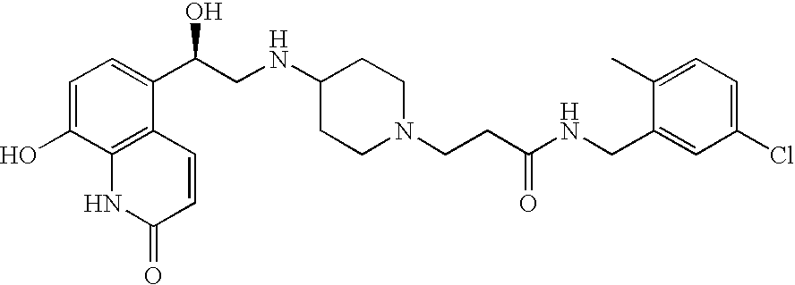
C1=C(O)C2=C(C(C(CNC3CCN(CCC(NCC4=CC(Cl)=CC=C4C)=O)CC3)O)=C1)C=CC(=O)N2
